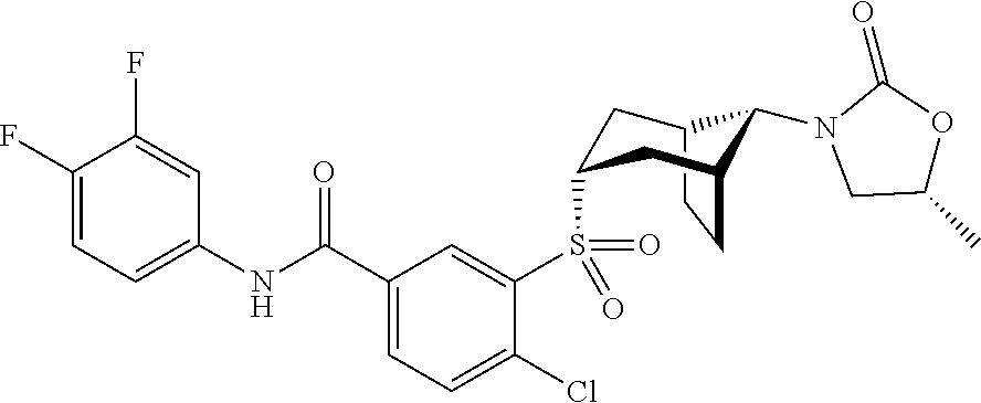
C12CCC(CC(S(C3=CC(C(NC4=CC=C(F)C(F)=C4)=O)=CC=C3Cl)(=O)=O)C1)C2N1CC(C)OC1=O
